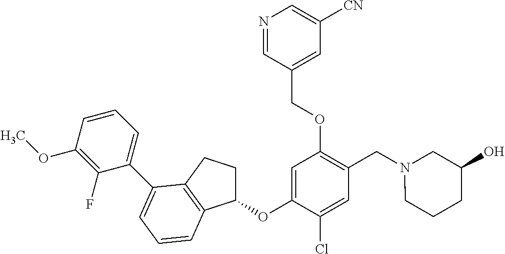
C1=C(OC2CCC3=C2C=CC=C3C2=CC=CC(OC)=C2F)C(Cl)=CC(CN2CC(O)CCC2)=C1OCC1=CC([CN])=CN=C1
